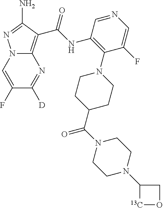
N12C(=C(C(NC3=C(N4CCC(C(N5CCN(C6[13C]OC6)CC5)=O)CC4)C(F)=CN=C3)=O)C(N)=N1)N=C([D])C(F)=C2
